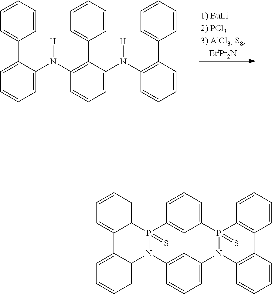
C1=C(C2=CC=CC=C2)C(N(C2=C(C3=CC=CC=C3)C(N(C3=C(C4=CC=CC=C4)C=CC=C3)[H])=CC=C2)[H])=CC=C1.C1=C2C(=CC=C1)N1C3=C4C5=C(P1(=S)C1=CC=CC=C21)C=CC=C5P1(=S)N(C4=CC=C3)C2=C(C=CC=C2)C2=C1C=CC=C2
